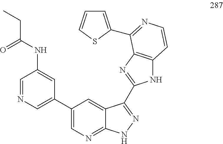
O=C(CC)NC1=CC(C2=CN=C3C(=C2)C(C2=NC4=C(N2)C=CN=C4C2=CC=CS2)=NN3)=CN=C1
